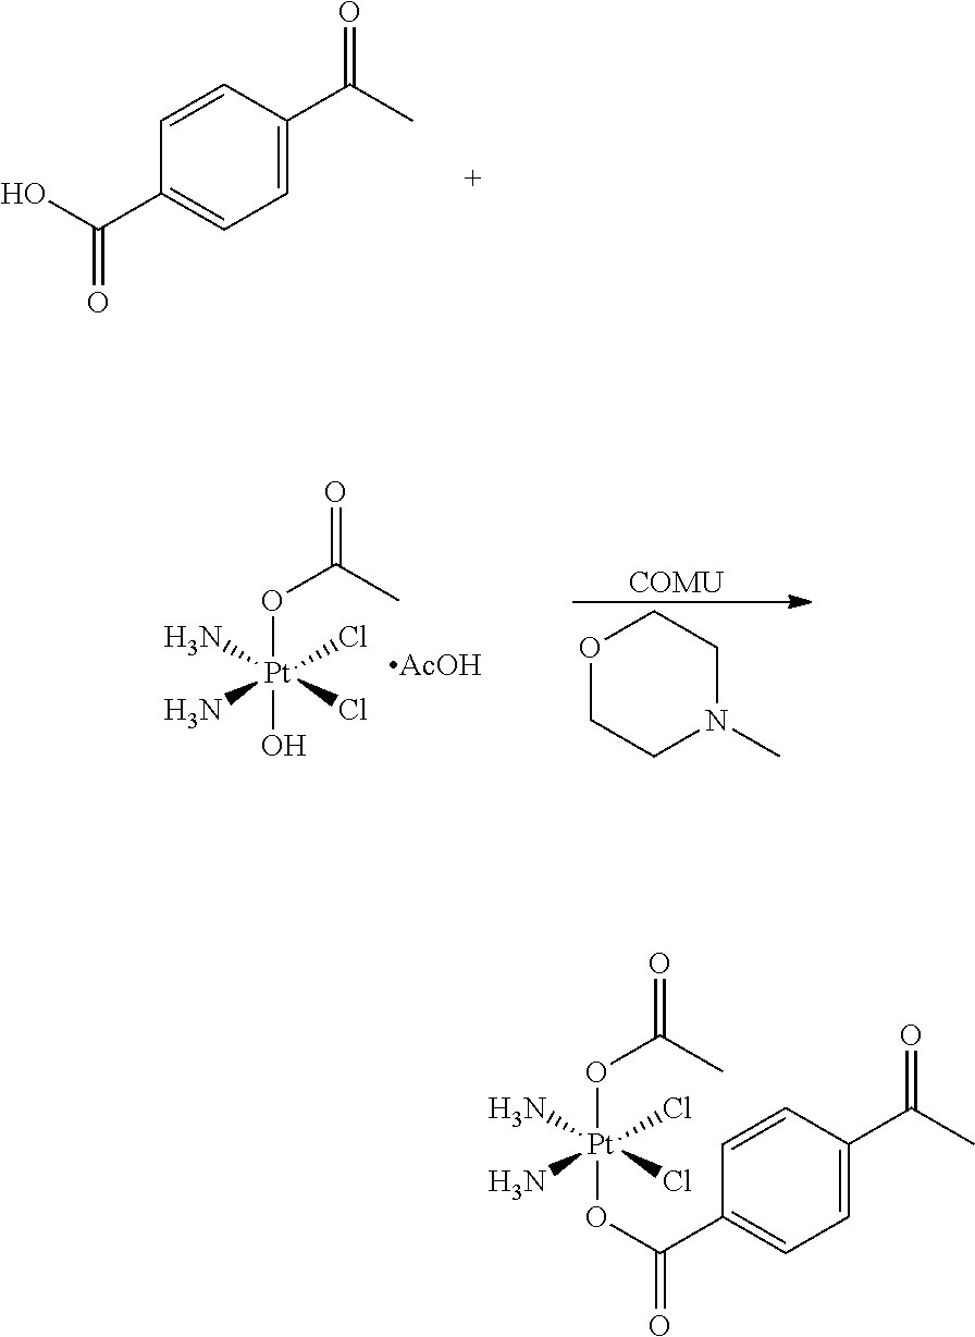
C1=C(C(C)=O)C=CC(C(O)=O)=C1.[COMU].O1CCN(C)CC1.O(C(C)=O)[Pt](Cl)(Cl)(N)(N)O.[AcOH].O(C(C)=O)[Pt](Cl)(Cl)(N)(N)OC(C1=CC=C(C(C)=O)C=C1)=O
